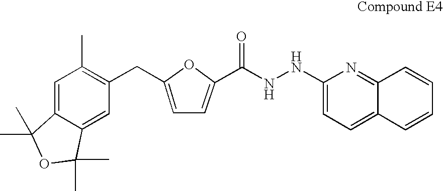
C12=CC(C)=C(CC3=CC=C(C(=O)NNC4=CC=C5C(=N4)C=CC=C5)O3)C=C1C(C)(C)OC2(C)C
